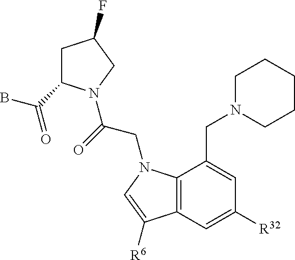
C1C(C(B)=O)N(C(=O)CN2C3=C(C=C([R32])C=C3CN3CCCCC3)C([R6])=C2)CC1F
